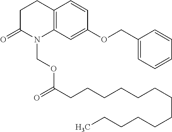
C1C(=O)N(COC(=O)CCCCCCCCCCCCC)C2=C(C1)C=CC(OCC1=CC=CC=C1)=C2
